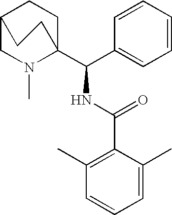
C12CN(C)C(C(NC(=O)C3=C(C)C=CC=C3C)C3=CC=CC=C3)(CC1)CC2
